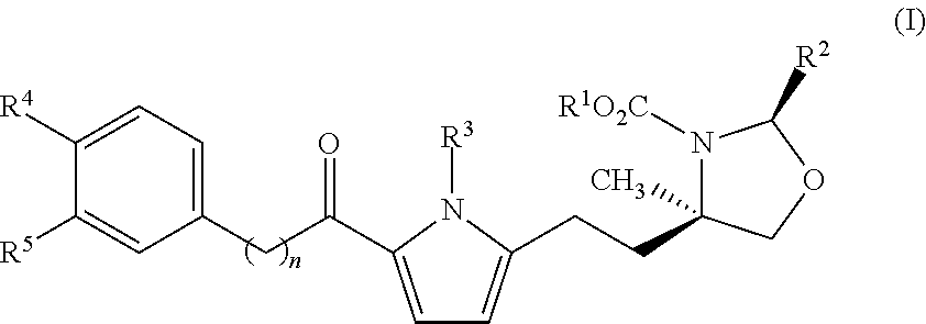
C1([R4])=CC=C(CC(=O)C2=CC=C(CCC3(C)N([R1O2C])C([R2])OC3)N2[R3])C=C1[R5]
